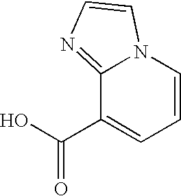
C1=CN2C(=NC=C2)C(C(O)=O)=C1
